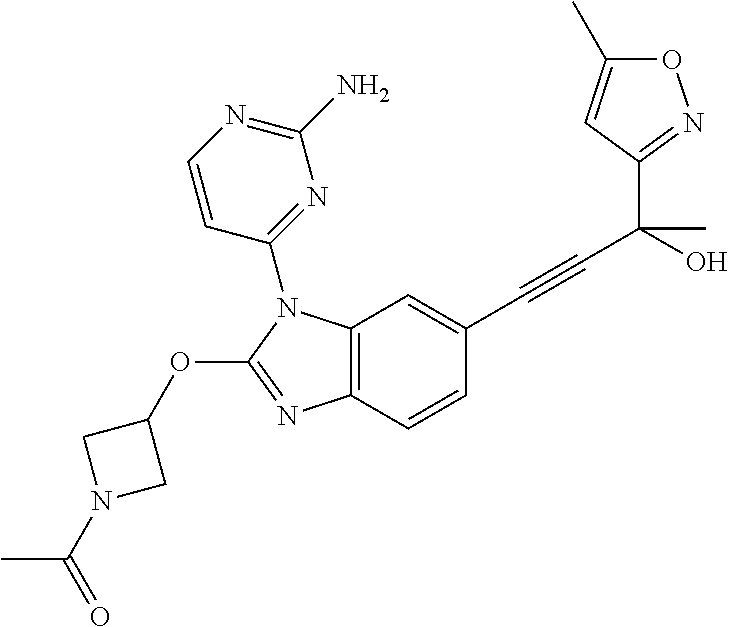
C12=C(C=CC(C#CC(C3=NOC(C)=C3)(C)O)=C1)N=C(OC1CN(C(C)=O)C1)N2C1=NC(N)=NC=C1
